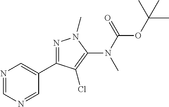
N1=CN=CC(C2=NN(C)C(N(C(OC(C)(C)C)=O)C)=C2Cl)=C1
